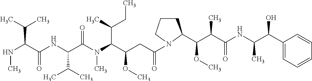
C(C(C(N(C(C(NC(C(NC)C(C)C)=O)C(C)C)=O)C)C(C)CC)OC)C(=O)N1CCCC1C(C(C(NC(C(C1=CC=CC=C1)O)C)=O)C)OC
